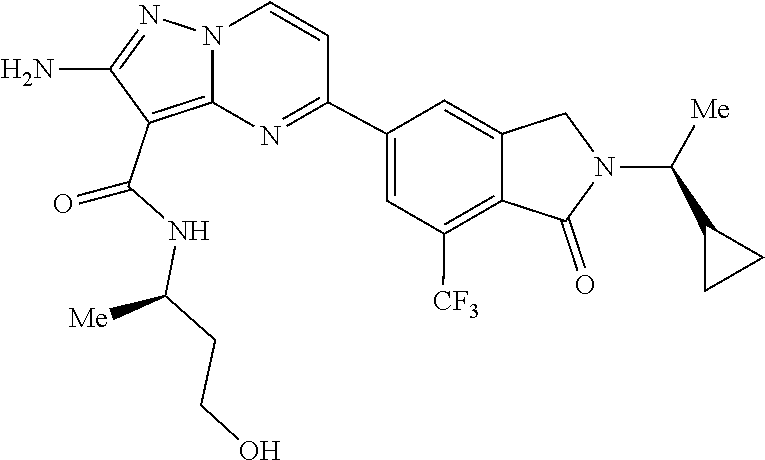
C1(N)=NN2C(=C1C(NC(CCO)[Me])=O)N=C(C1=CC([CF3])=C3C(=C1)CN(C(C1CC1)[Me])C3=O)C=C2
